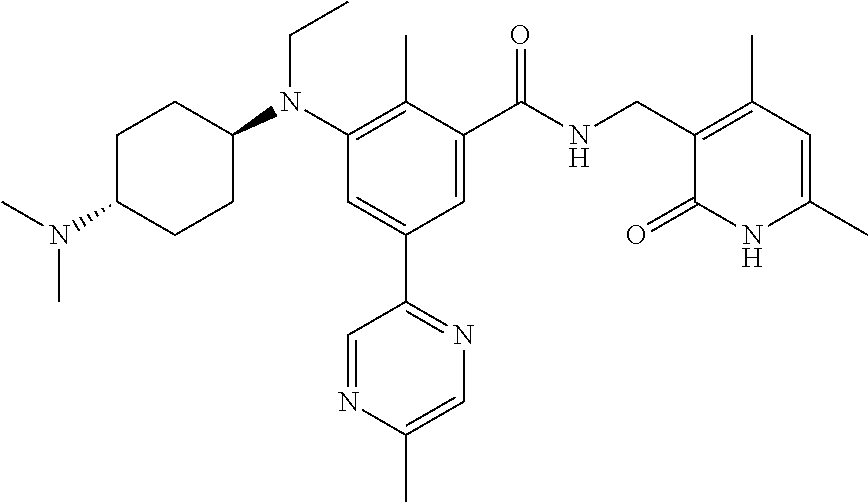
C1C(N(C)C)CCC(N(C2=C(C)C(C(NCC3=C(C)C=C(C)NC3=O)=O)=CC(C3=NC=C(C)N=C3)=C2)CC)C1
